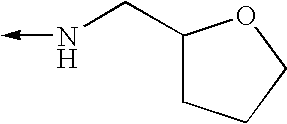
N(->C)CC1CCCO1
